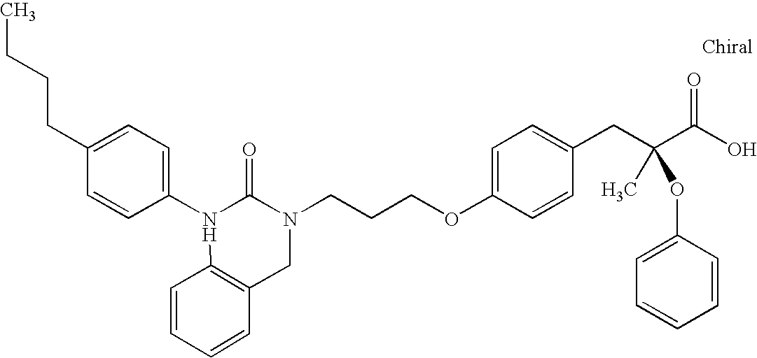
C1(N2C(=O)N(CCCOC3=CC=C(CC(C(O)=O)(C)OC4=CC=CC=C4)C=C3)CC3=C2C=CC=C3)=CC=C(CCCC)C=C1
